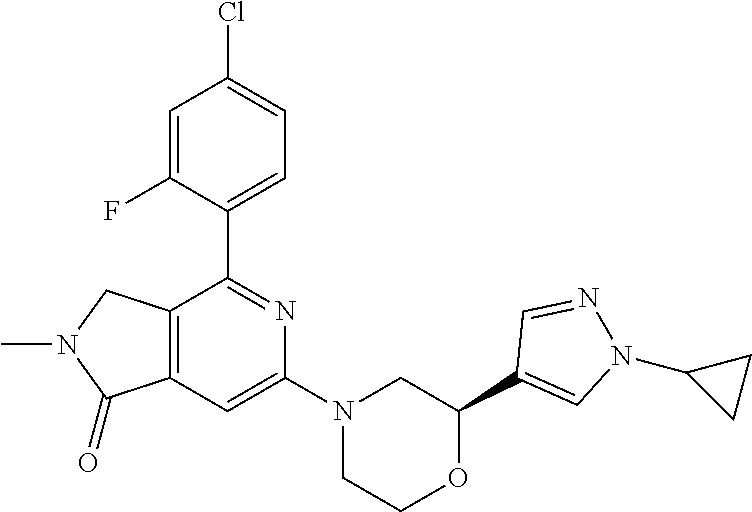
C1(C2=NC(N3CCOC(C4=CN(C5CC5)N=C4)C3)=CC3=C2CN(C)C3=O)=CC=C(Cl)C=C1F
